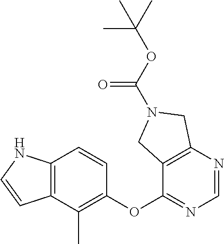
C12=C(C(C)=C(OC3=NC=NC4=C3CN(C(OC(C)(C)C)=O)C4)C=C1)C=CN2
